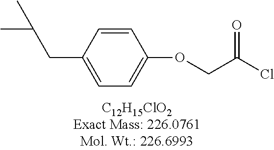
C(C(Cl)=O)OC1=CC=C(CC(C)C)C=C1
